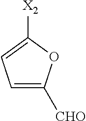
C1=C([CHO])OC([X2])=C1
